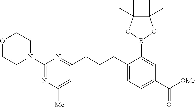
N1=C(N2CCOCC2)N=C(CCCC2=CC=C(C(=O)[OMe])C=C2B2OC(C)(C)C(C)(C)O2)C=C1[Me]
